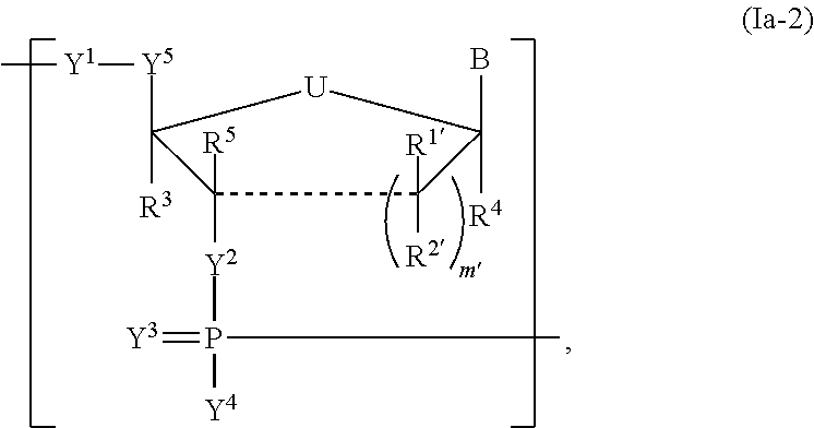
[R4]C1(B)C([R2])([R1])C([Y2]P([Y4])(=[Y3])C)([R5])C([R3])([Y5][Y1]C)[U]1
